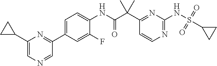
C1(C(C(NC2=CC=C(C3=NC(C4CC4)=CN=C3)C=C2F)=O)(C)C)=NC(NS(=O)(=O)C2CC2)=NC=C1
